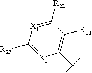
C1([R22])=[X1]C([R23])=[X2]C(C)=C1[R21]
